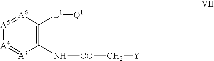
[A6]1=[A5][A4]=[A3]C(N[CO]C[Y])=C1[L1][Q1]
